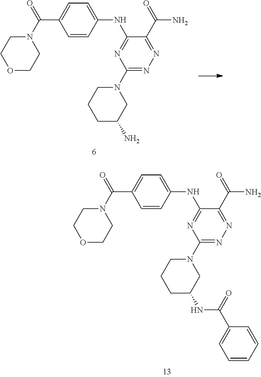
C1=CC(NC2=NC(N3CCCC(N)C3)=NN=C2C(=O)N)=CC=C1C(N1CCOCC1)=O.C1(NC(=O)C2=CC=CC=C2)CCCN(C2=NN=C(C(N)=O)C(NC3=CC=C(C(=O)N4CCOCC4)C=C3)=N2)C1
